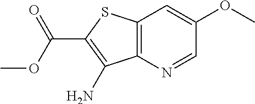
C12=C(N=CC(OC)=C1)C(N)=C(C(OC)=O)S2
